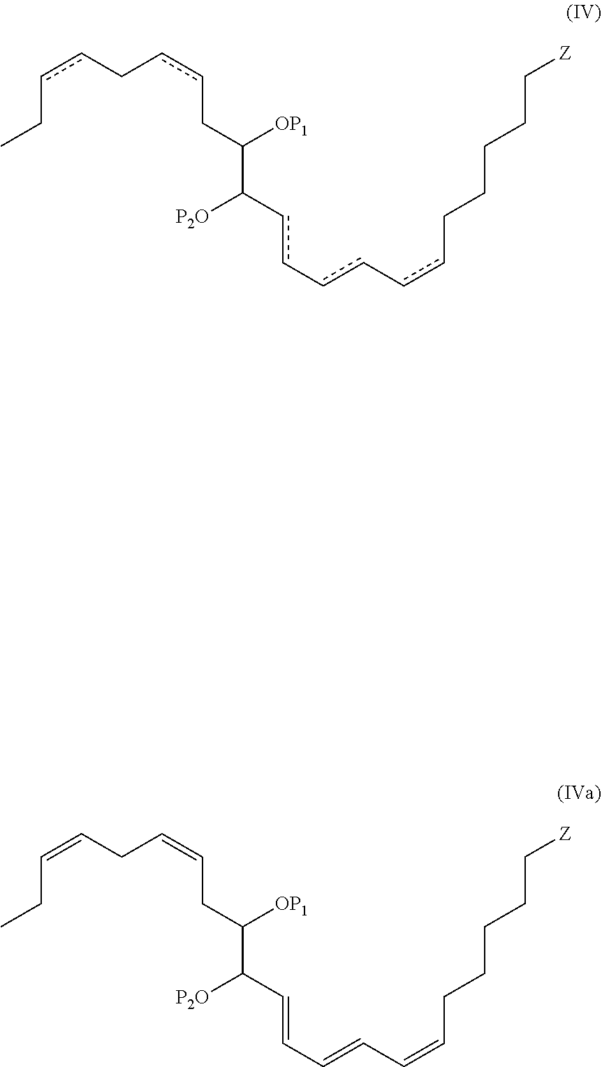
CCC=CCC=CCC(C(C=CC=CC=CCCCCC[Z])[P2O])[OP1].CCccCccCC(C(cc-cc-ccCCCCC[Z])[P2O])[OP1]
